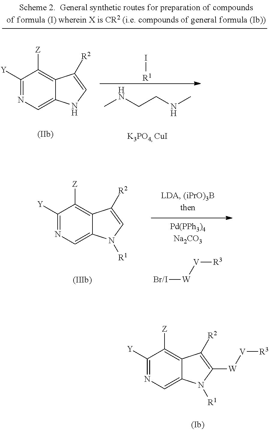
C1([Y])=NC=C2C(=C1[Z])C([R2])=CN2[R1].[Br/I][W][V][R3].C1([Y])=NC=C2C(=C1[Z])C([R2])=C([W][V][R3])N2[R1].C1([Y])=NC=C2C(=C1[Z])C([R2])=CN2.I[R1].CNCCNC
